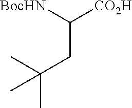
[BocHN]C([CO2H])CC(C)(C)C
